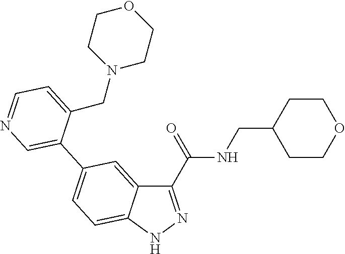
C1(C(NCC2CCOCC2)=O)=NNC2=CC=C(C3=CN=CC=C3CN3CCOCC3)C=C12
